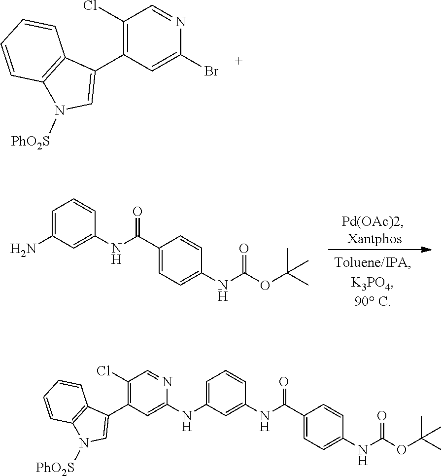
C1(Cl)=C(C2=CN([PhO2S])C3=C2C=CC=C3)C=C(Br)N=C1.C1=C(N)C=C(NC(C2=CC=C(NC(OC(C)(C)C)=O)C=C2)=O)C=C1.C1=C(NC2=CC(C3=CN([PhO2S])C4=C3C=CC=C4)=C(Cl)C=N2)C=C(NC(C2=CC=C(NC(OC(C)(C)C)=O)C=C2)=O)C=C1
